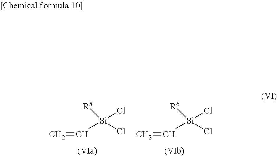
C=C[Si](Cl)([R6])Cl.C=C[Si](Cl)([R5])Cl
